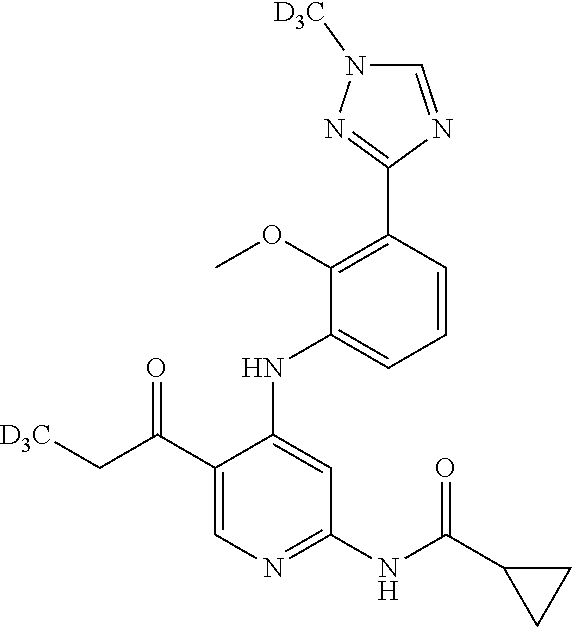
C1=CC(C2=NN([D3C])C=N2)=C(OC)C(NC2=CC(NC(=O)C3CC3)=NC=C2C(C[D3C])=O)=C1
